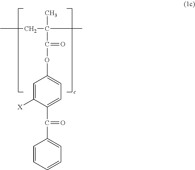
CCC(C)(C)C(=O)OC1=CC=C(C(=O)C2=CC=CC=C2)C([X])=C1
